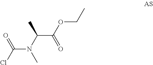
C(N(C(C(OCC)=O)C)C)(Cl)=O
